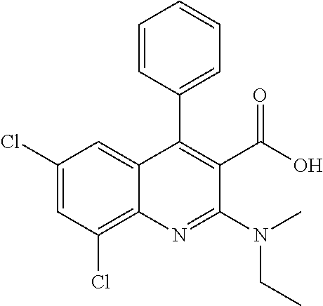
C1(Cl)=CC(Cl)=C2C(=C1)C(C1=CC=CC=C1)=C(C(=O)O)C(N(C)CC)=N2
